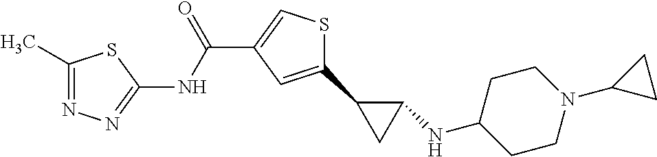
C1(C)=NN=C(NC(=O)C2=CSC(C3CC3NC3CCN(C4CC4)CC3)=C2)S1
